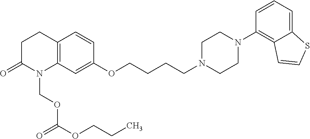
C12=C(C=C(OCCCCN3CCN(C4=C5C(=CC=C4)SC=C5)CC3)C=C1)N(COC(OCCC)=O)C(=O)CC2
